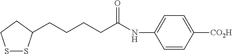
S1SC(CCCCC(NC2=CC=C([CO2H])C=C2)=O)CC1
